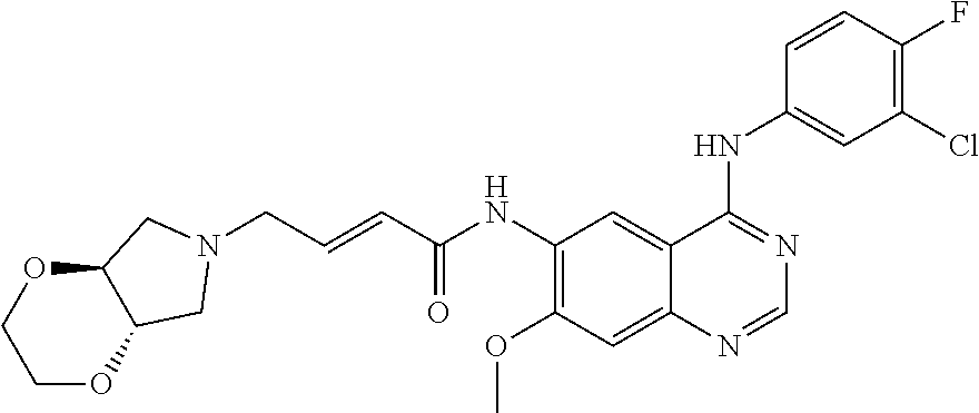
C1OC2C(OC1)CN(CC=CC(NC1=C(OC)C=C3C(=C1)C(NC1=CC(Cl)=C(F)C=C1)=NC=N3)=O)C2
